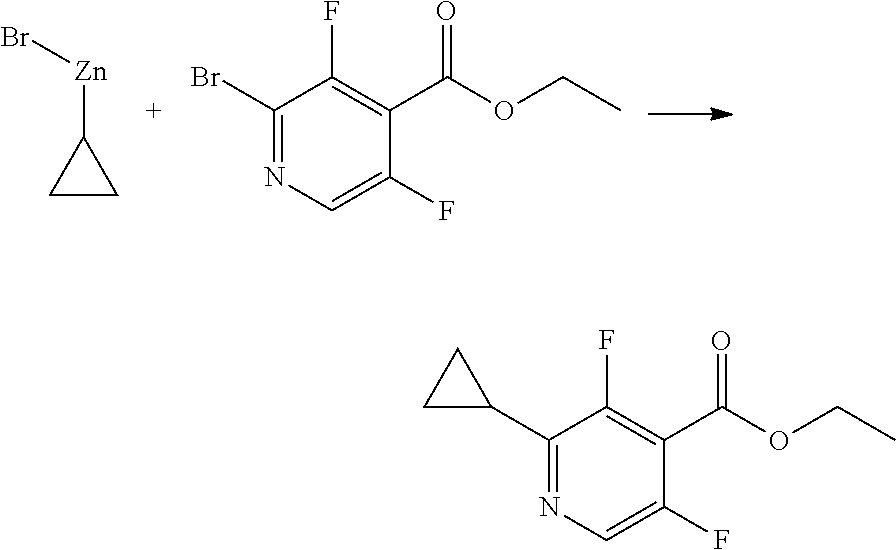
[Zn](C1CC1)Br.C1(Br)=NC=C(F)C(C(OCC)=O)=C1F.C1(C2CC2)=NC=C(F)C(C(OCC)=O)=C1F
